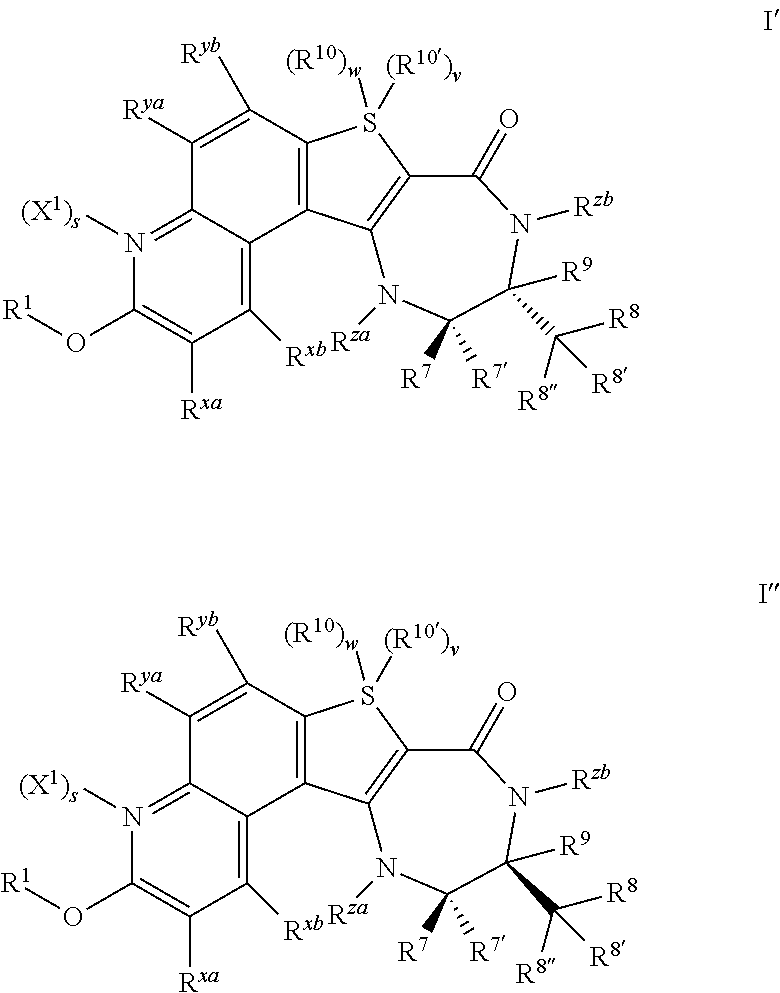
C1(O[R1])=C([Rxa])C([Rxb])=C2C(=N1[(X1)s])C([Rya])=C([Ryb])C1=C2C2=C(S1([(R10)w])[(R10)v])C(=O)N([Rzb])C(C([R8])([R8])[R8])([R9])C([R7])([R7])N2[Rza].C1(O[R1])=C([Rxa])C([Rxb])=C2C(=N1[(X1)s])C([Rya])=C([Ryb])C1=C2C2=C(S1([(R10)w])[(R10)v])C(=O)N([Rzb])C(C([R8])([R8])[R8])([R9])C([R7])([R7])N2[Rza]
